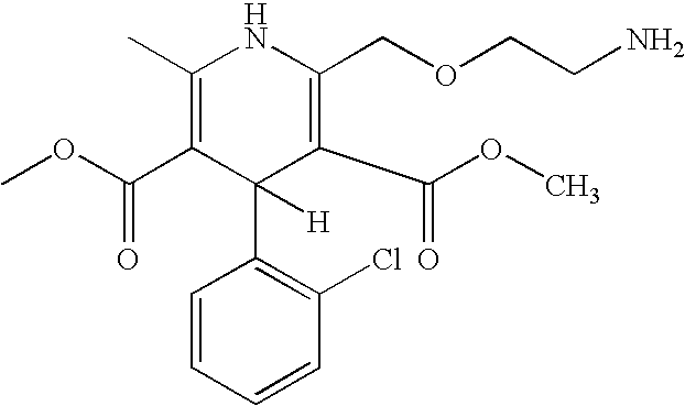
C1=CC=CC(Cl)=C1C1([H])C(C(OC)=O)=C(COCCN)NC(C)=C1C(=O)OC
